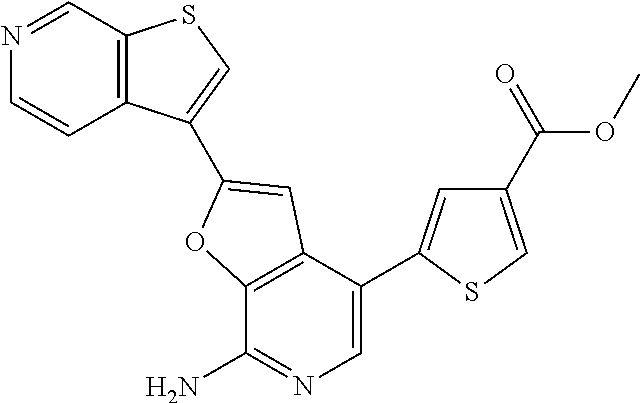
C12=C(C(C3=CC(C(=O)OC)=CS3)=CN=C1N)C=C(C1=CSC3=C1C=CN=C3)O2
